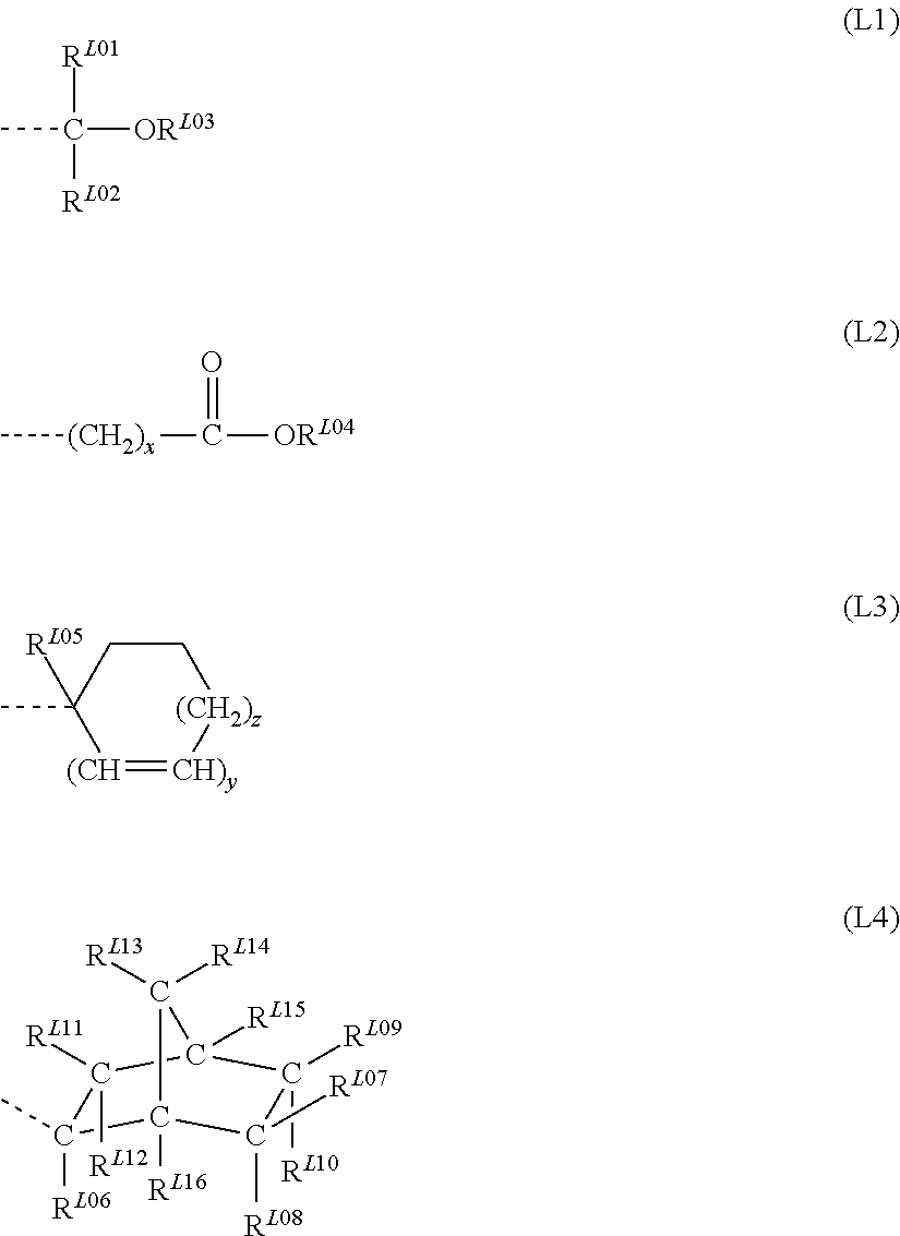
CC([RL01])([ORL03])[RL02].C[(CH2)x]C(=O)[ORL04].C1(C)([RL05])[(CH]=[CH)y][(CH2)z]CC1.C1([RL06])(C)C2([RL16])C([RL08])([RL07])C([RL09])([RL10])C([RL15])(C1([RL12])[RL11])C2([RL14])[RL13]
